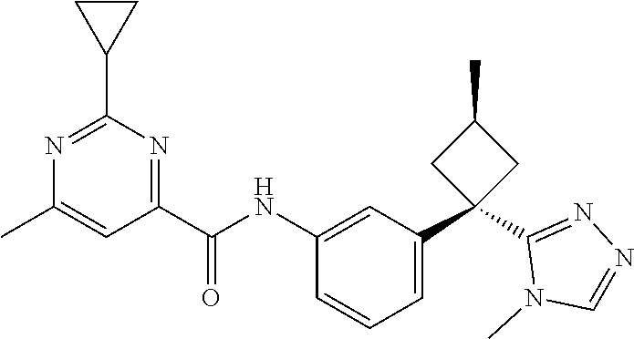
N(C1=CC(C2(C3=NN=CN3C)CC(C)C2)=CC=C1)C(C1=NC(C2CC2)=NC(C)=C1)=O
